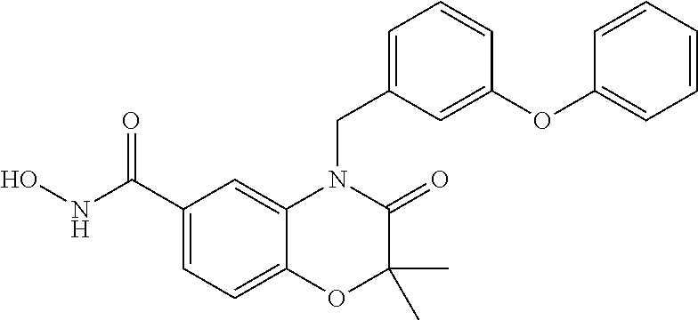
C1(C(NO)=O)=CC=C2C(=C1)N(CC1=CC=CC(OC3=CC=CC=C3)=C1)C(=O)C(C)(C)O2
